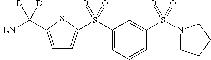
C1=C(C(N)([D])[D])SC(S(C2=CC=CC(S(N3CCCC3)(=O)=O)=C2)(=O)=O)=C1
